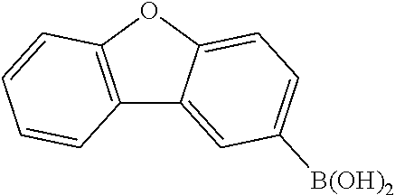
C12=C(OC3=CC=C([B(OH)2])C=C13)C=CC=C2
